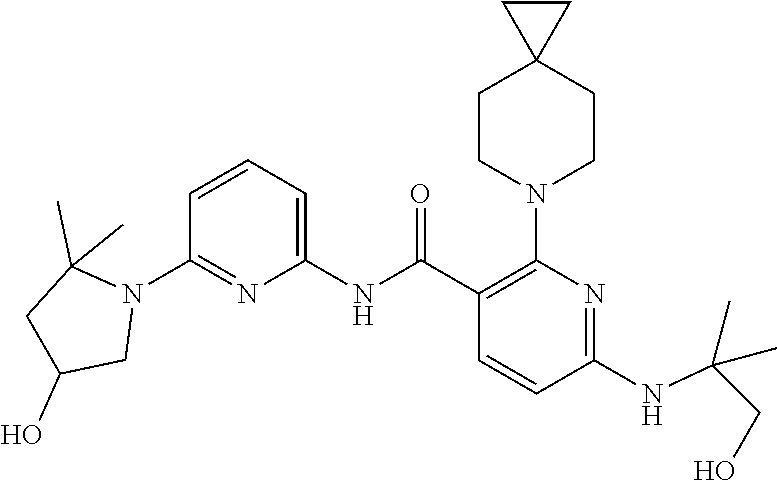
C1(NC(C2=C(N3CCC4(CC3)CC4)N=C(NC(CO)(C)C)C=C2)=O)=CC=CC(N2C(C)(C)CC(O)C2)=N1
